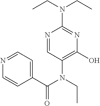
N1=CC(N(C(C2=CC=NC=C2)=O)CC)=C(O)N=C1N(CC)CC
